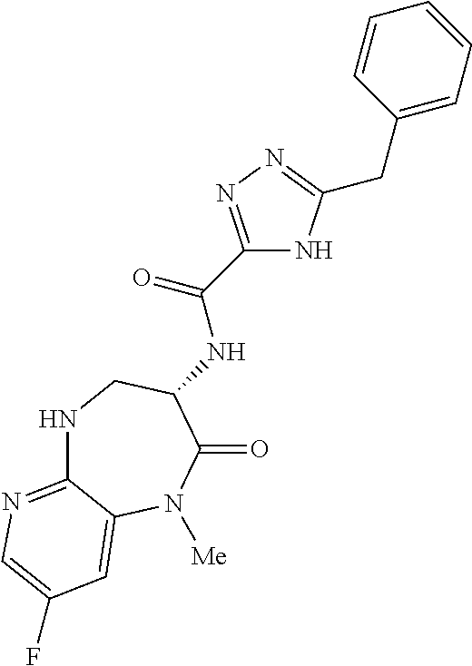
N(C(C1=NN=C(CC2=CC=CC=C2)N1)=O)C1C(=O)N([Me])C2=CC(F)=CN=C2NC1
